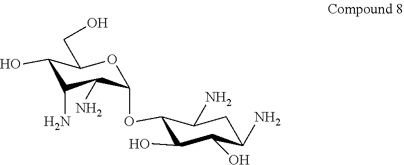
C1C(N)C(O)C(O)C(OC2OC(CO)C(O)C(N)C2N)C1N
